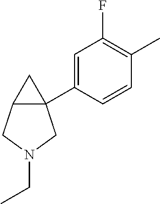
C12(C3=CC(F)=C(C)C=C3)C(CN(CC)C1)C2
